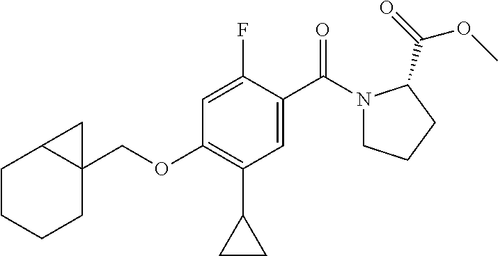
C12(COC3=C(C4CC4)C=C(C(=O)N4CCCC4C(=O)OC)C(F)=C3)C(CCCC1)C2
